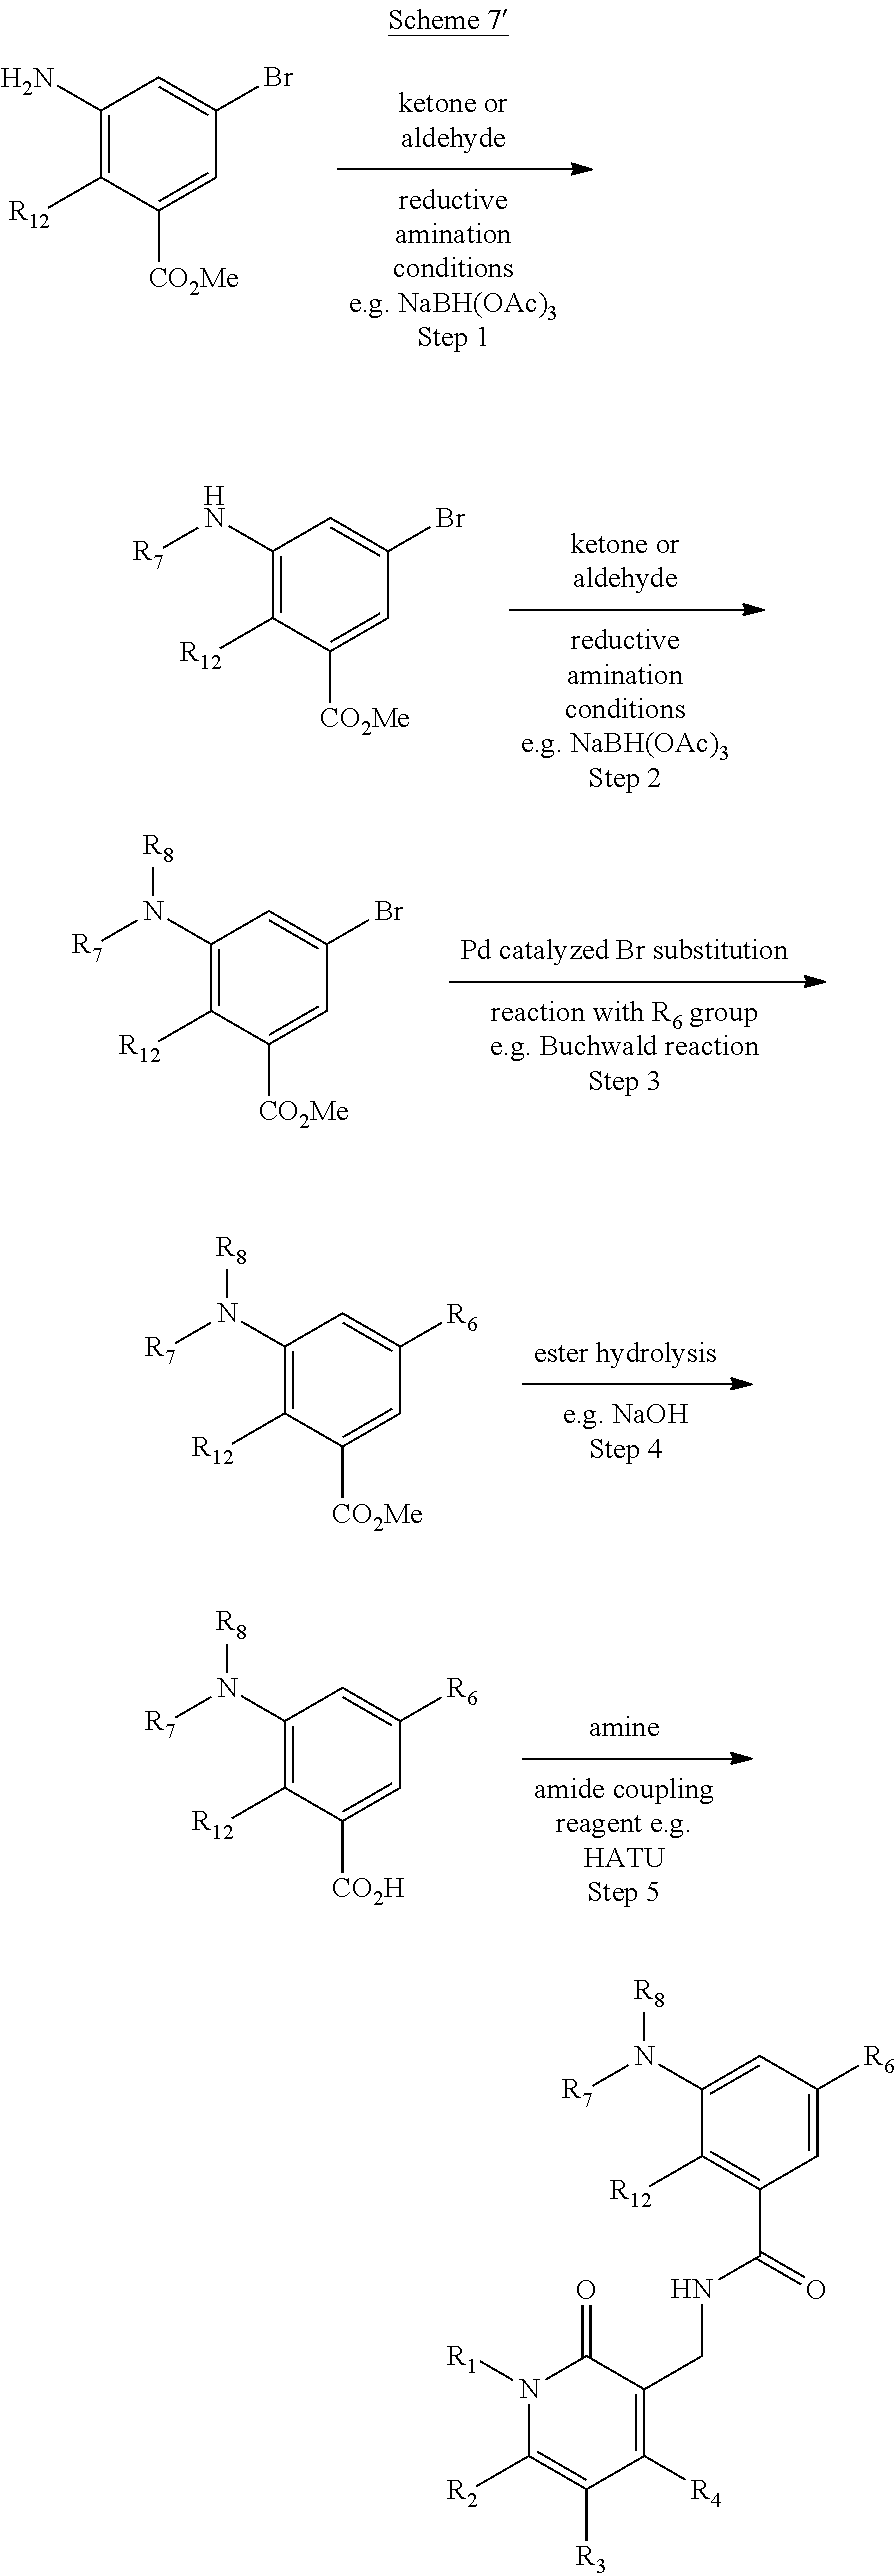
C1(N([R8])[R7])=C([R12])C([CO2H])=CC([R6])=C1.C1(N([R8])[R7])=C([R12])C([CO2Me])=CC([R6])=C1.C1(N([R8])[R7])=C([R12])C([CO2Me])=CC(Br)=C1.C1(N[R7])=C([R12])C([CO2Me])=CC(Br)=C1.C1(N)=C([R12])C([CO2Me])=CC(Br)=C1.C1(N([R8])[R7])=CC([R6])=CC(C(NCC2=C([R4])C([R3])=C([R2])N([R1])C2=O)=O)=C1[R12]
